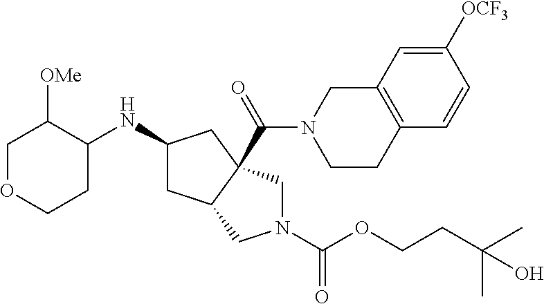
C1OCCC(NC2CC3C(C(N4CCC5=C(C4)C=C([OCF3])C=C5)=O)(C2)CN(C(OCCC(C)(C)O)=O)C3)C1[OMe]
